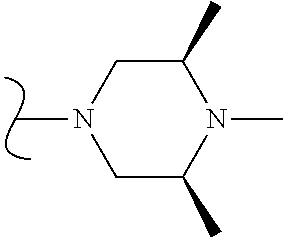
N1(C)CC(C)N(C)C(C)C1
